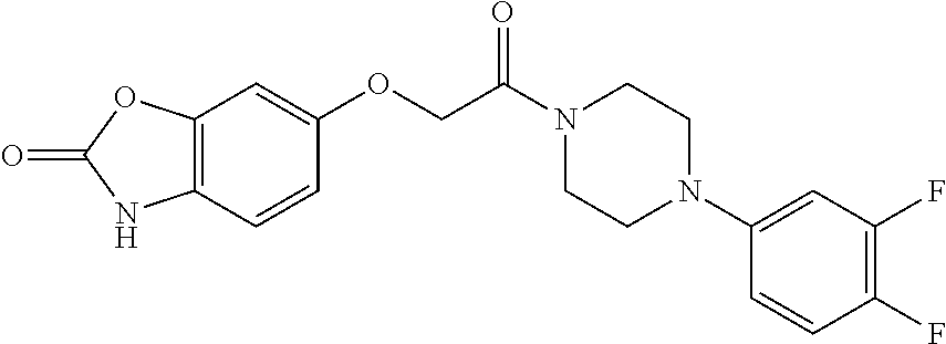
C1=CC(OCC(N2CCN(C3=CC(F)=C(F)C=C3)CC2)=O)=CC2=C1NC(=O)O2
